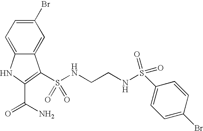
C1(Br)=CC=C2C(=C1)C(S(NCCNS(=O)(=O)C1=CC=C(Br)C=C1)(=O)=O)=C(C(N)=O)N2
